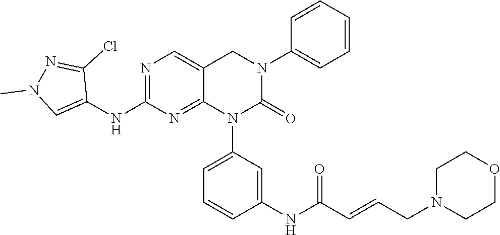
C1(NC2=NC=C3C(=N2)N(C2=CC=CC(NC(C=CCN4CCOCC4)=O)=C2)C(=O)N(C2=CC=CC=C2)C3)=CN(C)N=C1Cl
